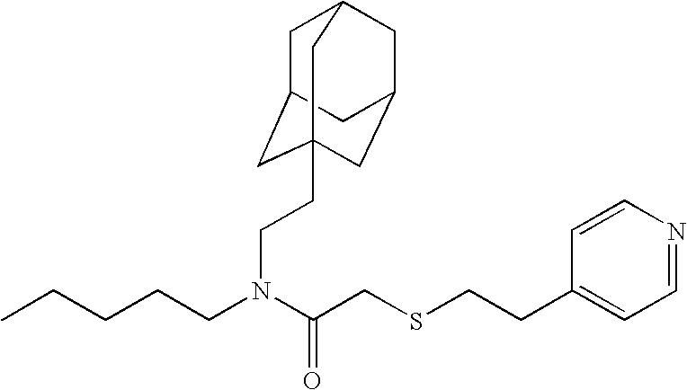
C1=NC=CC(CCSCC(=O)N(CCCCC)CCC23CC4CC(CC(C2)C4)C3)=C1
